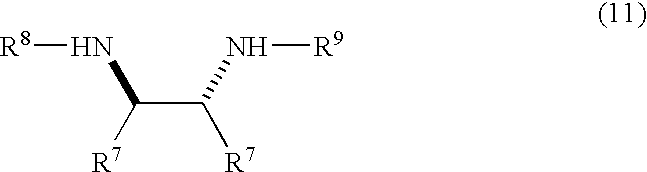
C(C([R7])N[R9])([R7])N[R8]
